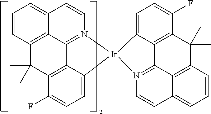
C1=CC2=CC=CC3=C2C2=N1[Ir]1(C4=CC=C(F)C(=C24)C3(C)C)C2=CC=C(F)C3=C2C2=N1C=CC1=CC=CC(=C21)C3(C)C
